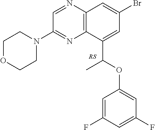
C1OCCN(C2=NC3=C(N=C2)C=C(Br)C=C3C(OC2=CC(F)=CC(F)=C2)C)C1
